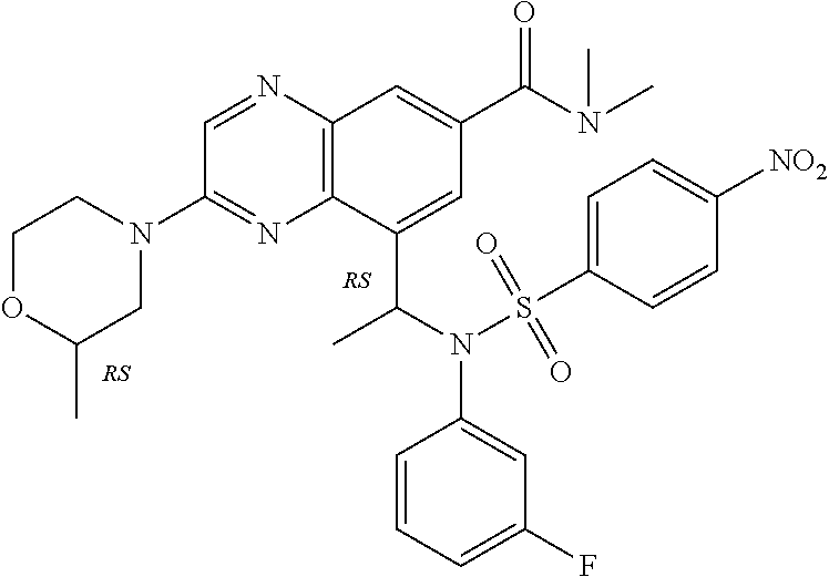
N1=CC(N2CCOC(C)C2)=NC2=C1C=C(C(N(C)C)=O)C=C2C(N(S(C1=CC=C([NO2])C=C1)(=O)=O)C1=CC(F)=CC=C1)C
